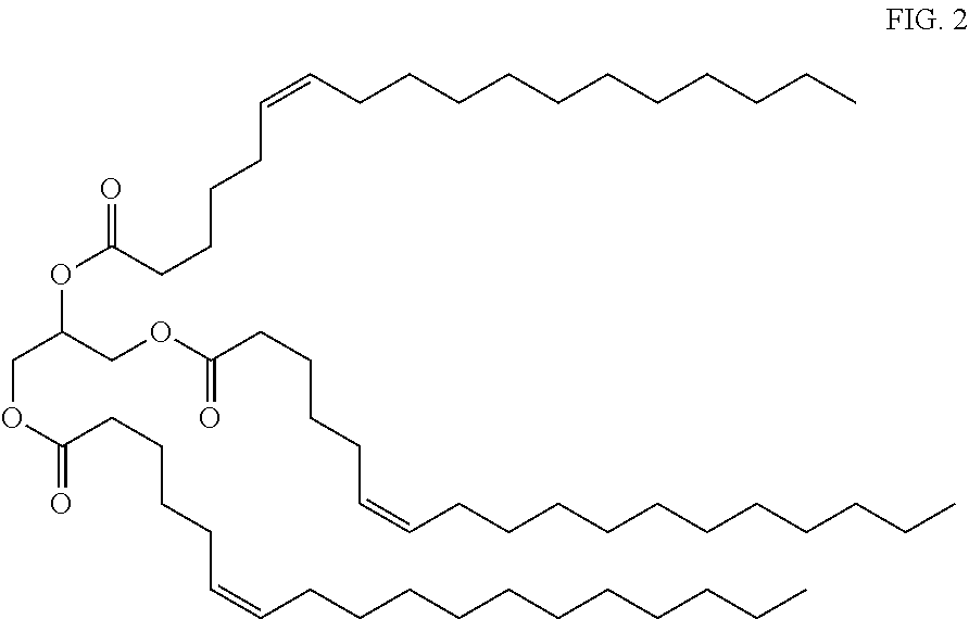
C(C(COC(CCCCC=CCCCCCCCCCCC)=O)OC(=O)CCCCC=CCCCCCCCCCCC)OC(CCCCC=CCCCCCCCCCCC)=O
